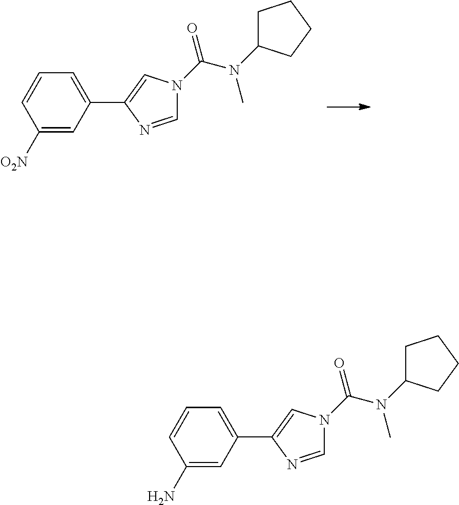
C1([O2N])=CC(C2=CN(C(N(C3CCCC3)C)=O)C=N2)=CC=C1.C1(N)=CC(C2=CN(C(N(C3CCCC3)C)=O)C=N2)=CC=C1
